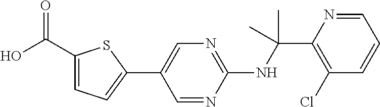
N(C(C1=C(Cl)C=CC=N1)(C)C)C1=NC=C(C2=CC=C(C(O)=O)S2)C=N1
